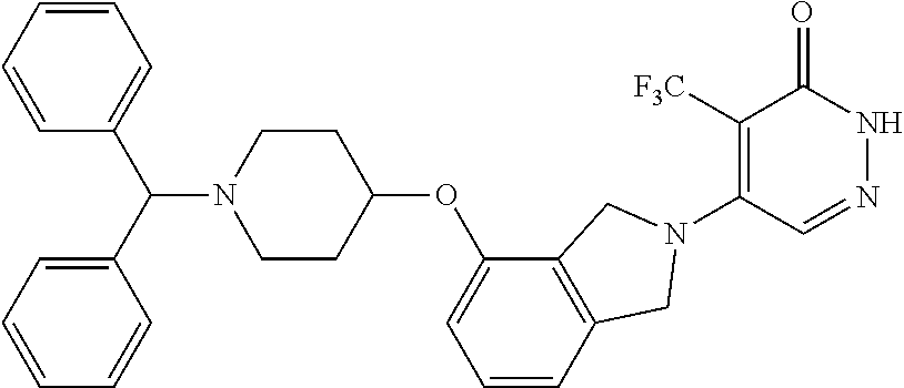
C12=C(C(OC3CCN(C(C4=CC=CC=C4)C4=CC=CC=C4)CC3)=CC=C1)CN(C1=C([F3C])C(=O)NN=C1)C2
